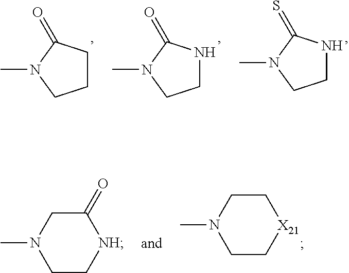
C1CC(=O)N(C)C1.C1NC(=O)N(C)C1.C1NC(=S)N(C)C1.C1C[X21]CCN1C.C1C[NH]C(=O)CN1C
